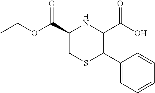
C1(C(OCC)=O)CSC(C2=CC=CC=C2)=C(C(O)=O)N1
